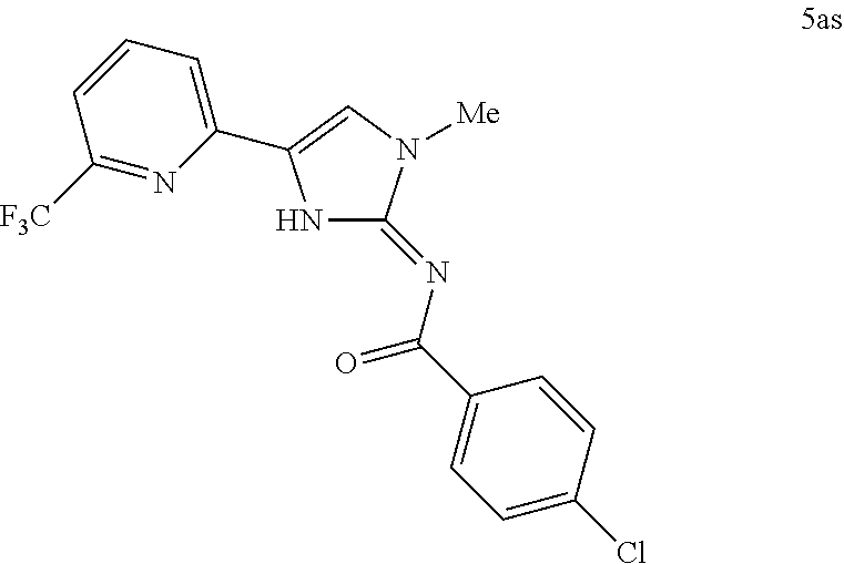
N1C(=NC(=O)C2=CC=C(Cl)C=C2)N([Me])C=C1C1=CC=CC([F3C])=N1
